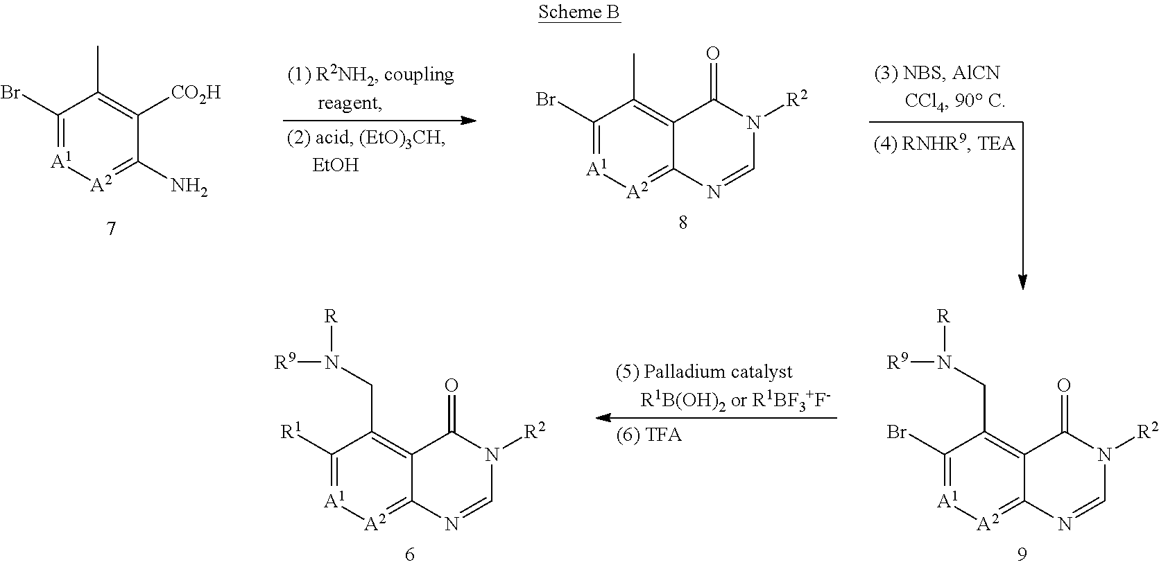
C1(Br)=[A1][A2]=C(N)C([CO2H])=C1C.C1(Br)=[A1][A2]=C2C(=C1C)C(=O)N([R2])C=N2.C1(Br)=[A1][A2]=C2C(=C1CN([R])[R9])C(=O)N([R2])C=N2.C1([R1])=[A1][A2]=C2C(=C1CN([R])[R9])C(=O)N([R2])C=N2
